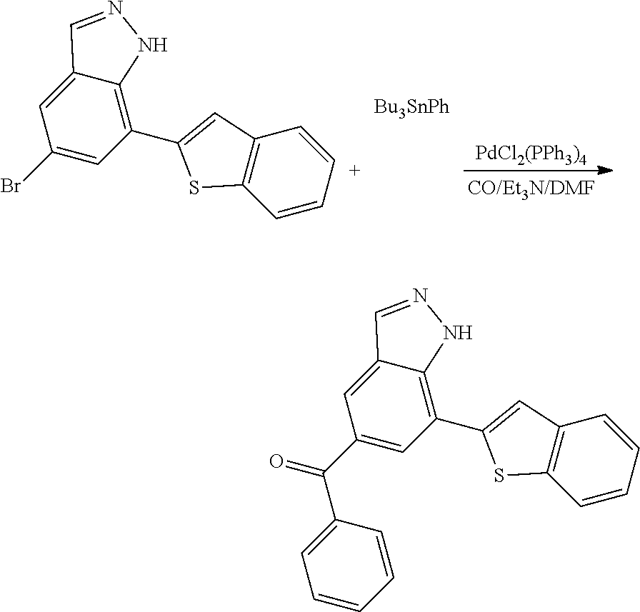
C12=C(C3=CC4=C(S3)C=C[C+]=C4)C=C(Br)C=C1C=NN2.[Bu3SnPh].[PdCl2(PPh3)4].C12=C(C3=CC4=C(S3)C=CC=C4)C=C(C(C3=CC=CC=C3)=O)C=C1C=NN2
